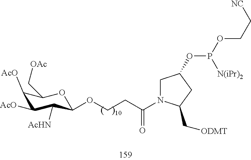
O1C(C[OAc])C([AcO])C([AcO])C([AcHN])C1OCCC(=O)N1CC(OP(OCC[NC])[N(iPr)2])CC1C[ODMT]
